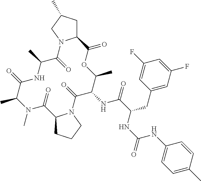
CN1C(C)C(=O)NC(C)C(=O)N2C(CC(C)C2)C(=O)OC(C)C(NC(=O)C(CC2=CC(F)=CC(F)=C2)NC(NC2=CC=C(C)C=C2)=O)C(=O)N2C(C1=O)CCC2
